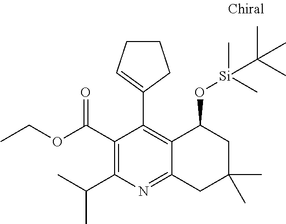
C1(C(OCC)=O)=C(C(C)C)N=C2C(=C1C1=CCCC1)C(O[Si](C)(C)C(C)(C)C)CC(C)(C)C2
